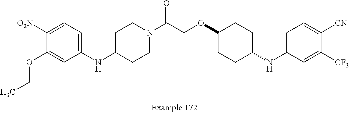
N(C1=CC=C([O2N])C(OCC)=C1)C1CCN(C(COC2CCC(NC3=CC=C([CN])C([CF3])=C3)CC2)=O)CC1
